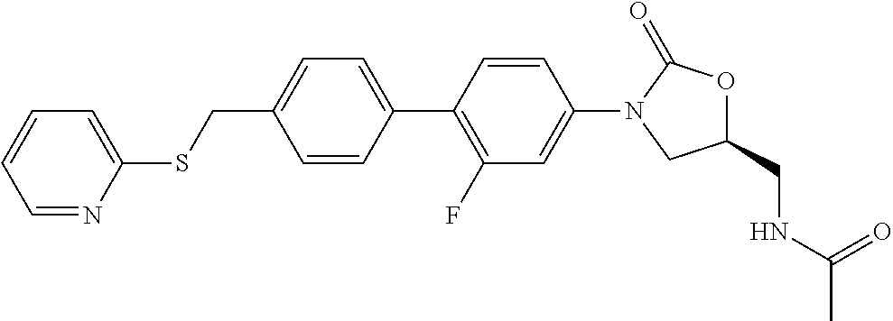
C(C1=CC=C(C2=C(F)C=C(N3CC(CNC(=O)C)OC3=O)C=C2)C=C1)SC1=CC=CC=N1
